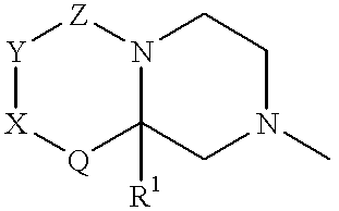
[Y]1[X][Q]C2([R1])N([Z]1)CCN(C)C2
